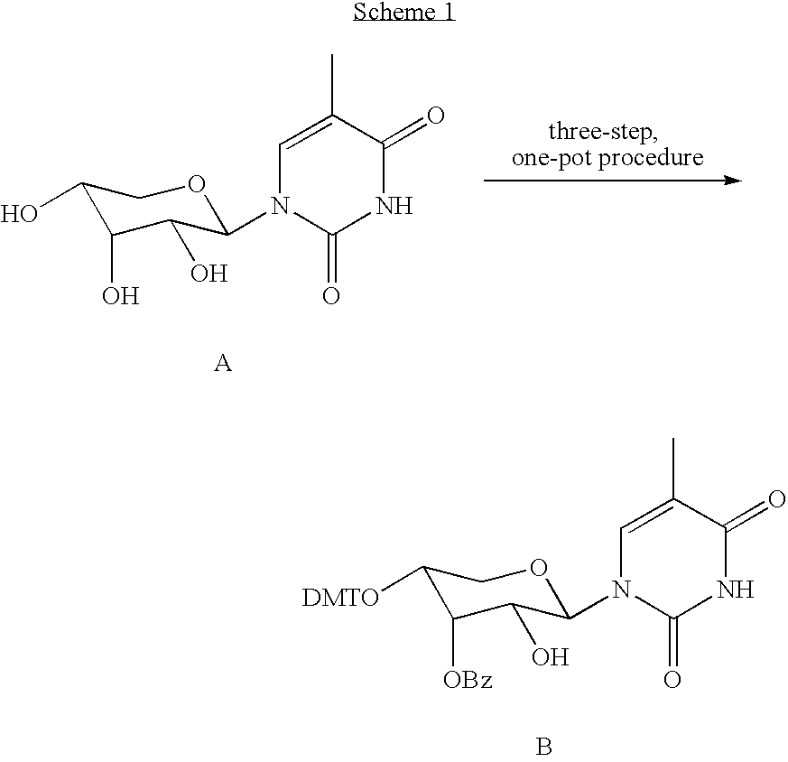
C1(O)C(O)C(O)C(N2C(=O)NC(=O)C(C)=C2)OC1.C1([DMTO])C([OBz])C(O)C(N2C(=O)NC(=O)C(C)=C2)OC1.B
